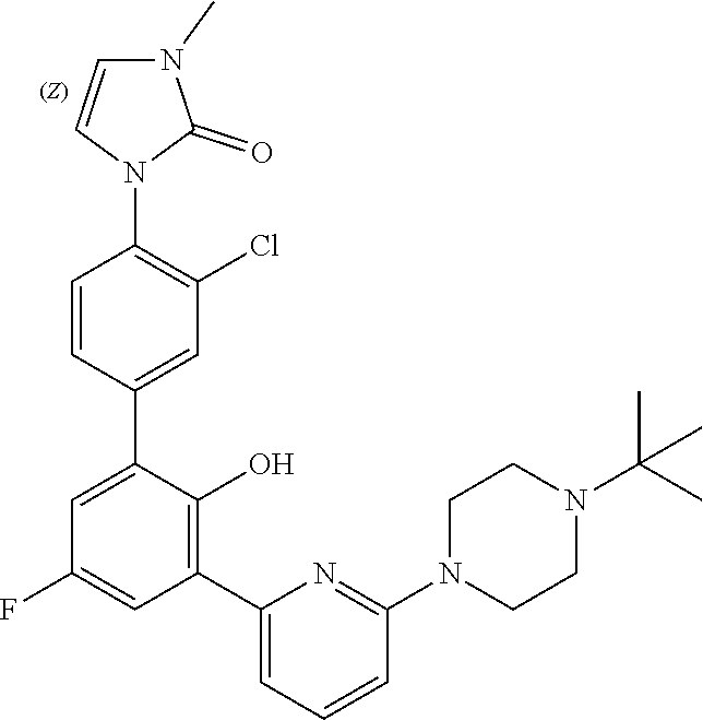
C1(F)=CC(C2=CC=CC(N3CCN(C(C)(C)C)CC3)=N2)=C(O)C(C2=CC(Cl)=C(N3C(=O)N(C)C=C3)C=C2)=C1
